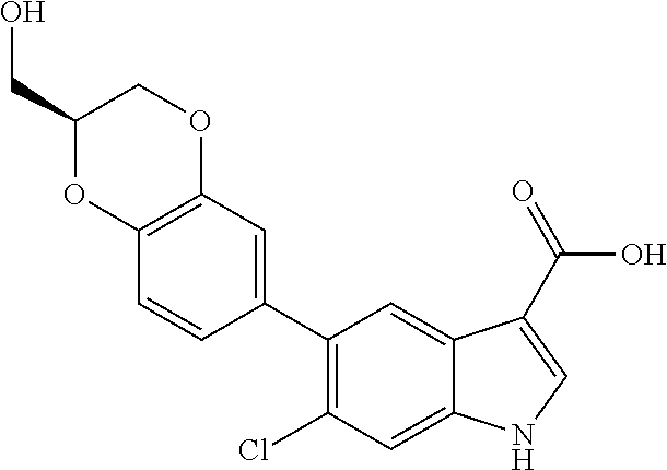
C1(C2=CC3=C(C=C2)OC(CO)CO3)=C(Cl)C=C2C(=C1)C(C(=O)O)=CN2
